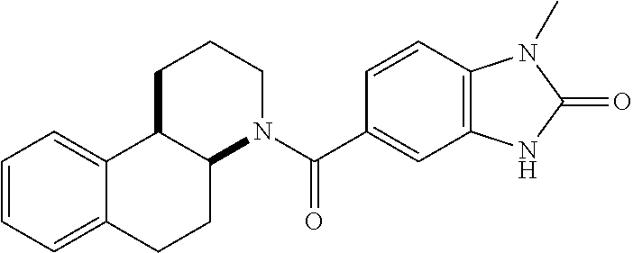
C12=CC=CC=C1CCC1C2CCCN1C(=O)C1=CC2=C(C=C1)N(C)C(=O)N2
